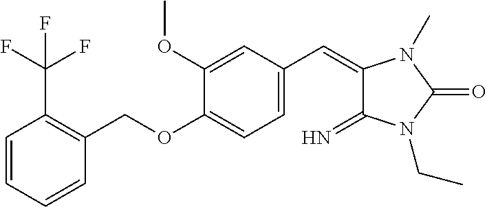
C1=CC=CC(COC2=CC=C(C=C3C(=N)N(CC)C(=O)N3C)C=C2OC)=C1C(F)(F)F
